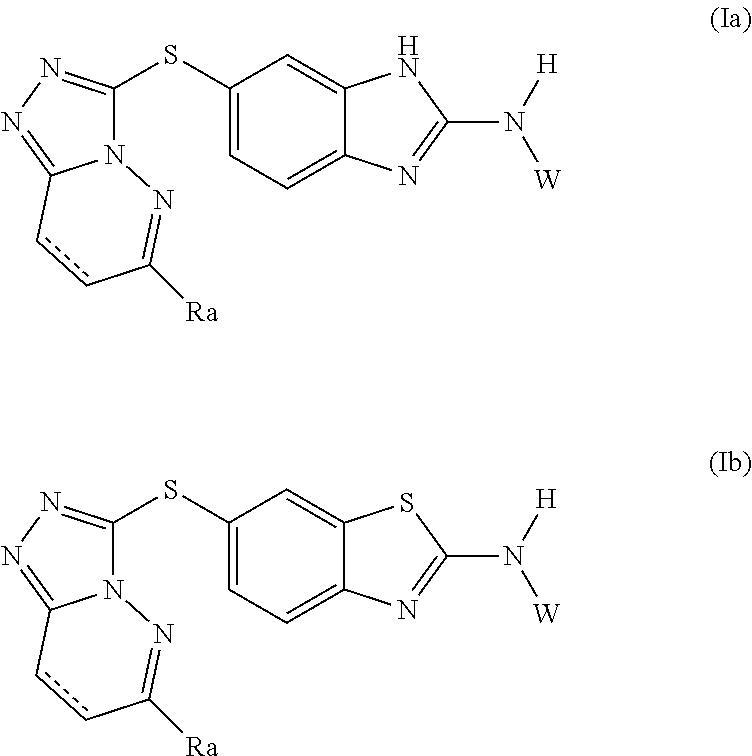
C1=C2C(=CC=C1SC1=NN=C3N1N=C([Ra])cc3)N=C(N([W])[H])N2.C1=C2C(=CC=C1SC1=NN=C3N1N=C([Ra])cc3)N=C(N([W])[H])S2
